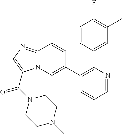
C1(C2=CN3C(=NC=C3C(N3CCN(C)CC3)=O)C=C2)=C(C2=CC(C)=C(F)C=C2)N=CC=C1
